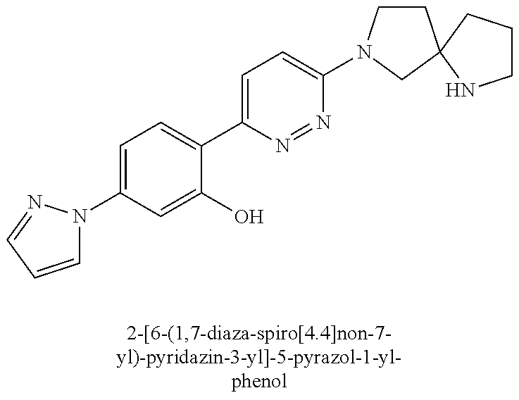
C1(N2C=CC=N2)=CC=C(C2=CC=C(N3CCC4(C3)CCCN4)N=N2)C(O)=C1
